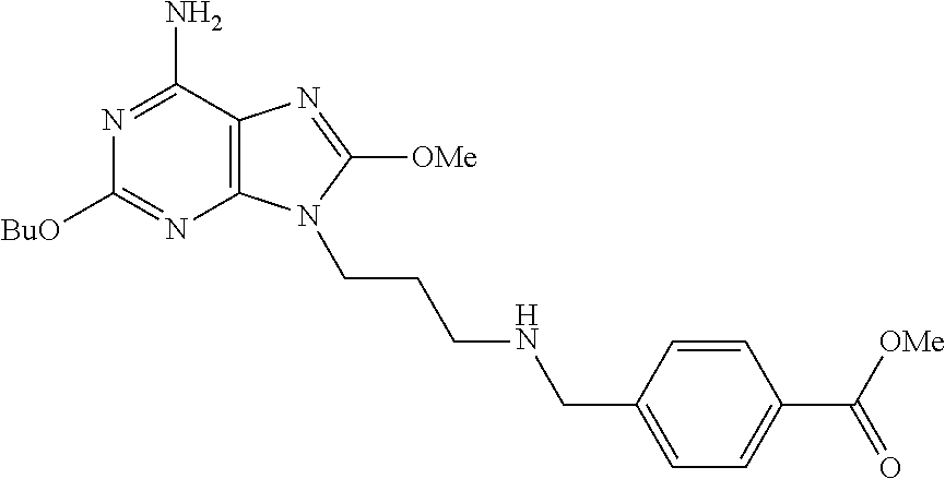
C12=C(C(N)=NC([BuO])=N1)N=C([OMe])N2CCCNCC1=CC=C(C(=O)[OMe])C=C1
